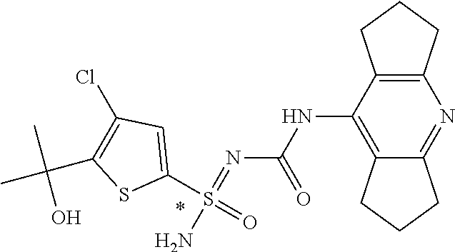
N(C1=C2C(=NC3=C1CCC3)CCC2)C(N=S(N)(C1=CC(Cl)=C(C(C)(C)O)S1)=O)=O
